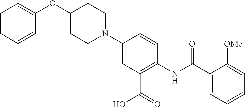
C1(C(NC2=C(C(O)=O)C=C(N3CCC(OC4=CC=CC=C4)CC3)C=C2)=O)=CC=CC=C1[OMe]
